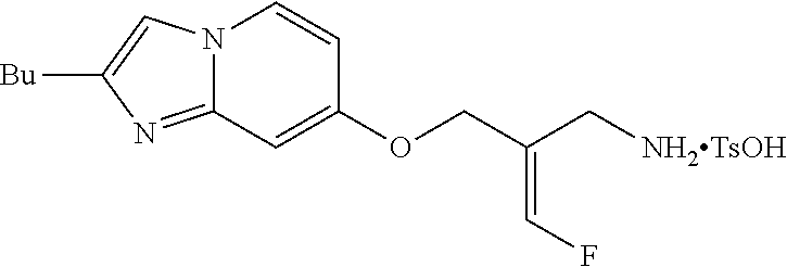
[Bu]C1=CN2C(=N1)C=C(OCC(C[NH2TsOH])=CF)C=C2
